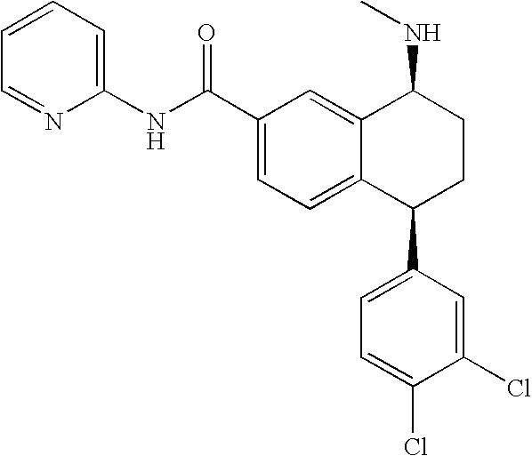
C1=CC=C(NC(C2=CC=C3C(=C2)C(NC)CCC3C2=CC=C(Cl)C(Cl)=C2)=O)N=C1
